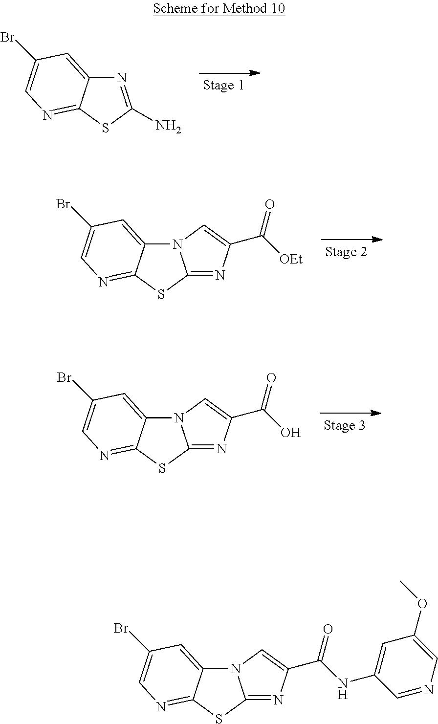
N1=C(N)SC2=NC=C(Br)C=C12.N12C3=CC(Br)=CN=C3SC1=NC(C([OEt])=O)=C2.N12C3=CC(Br)=CN=C3SC1=NC(C(O)=O)=C2.N12C3=CC(Br)=CN=C3SC1=NC(C(NC1=CC(OC)=CN=C1)=O)=C2
